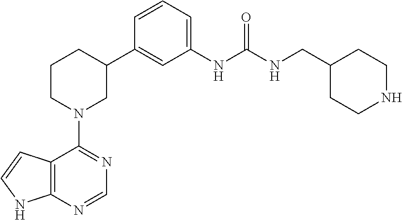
C12=C(NC=C1)N=CN=C2N1CC(C2=CC(NC(NCC3CCNCC3)=O)=CC=C2)CCC1
